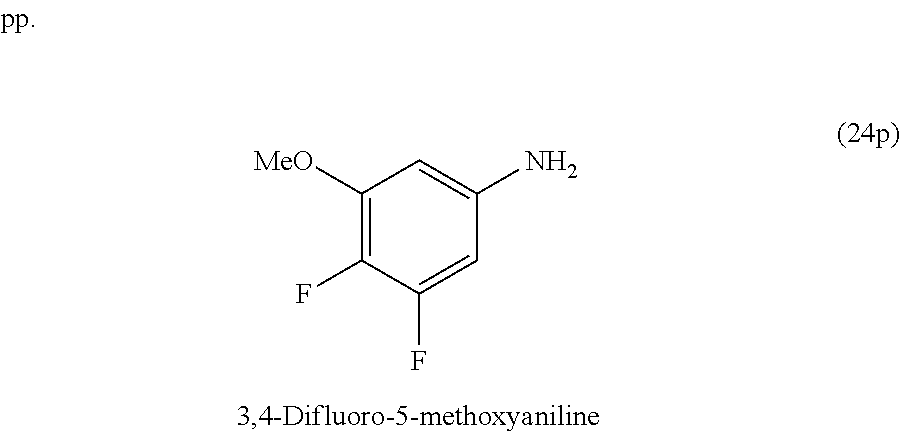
C1([MeO])=C(F)C(F)=CC(N)=C1
